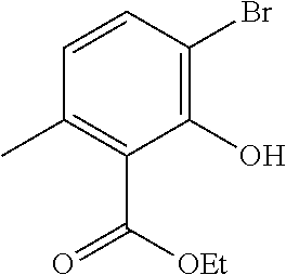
C1=CC(Br)=C(O)C(C([OEt])=O)=C1C
